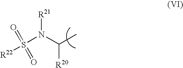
[R22]S(=O)(=O)N(C(C)[R20])[R21]
